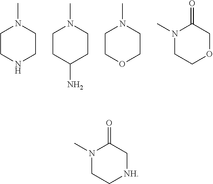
C1CNCCN1C.C1CC(N)CCN1C.C1COCCN1C.N1(C)CCOCC1=O.N1(C)CC[NH]CC1=O
